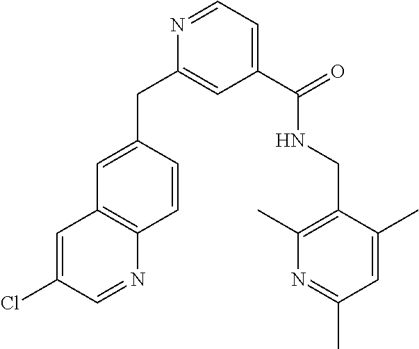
C1=C(CC2=CC(C(NCC3=C(C)N=C(C)C=C3C)=O)=CC=N2)C=CC2=C1C=C(Cl)C=N2
